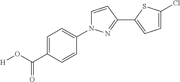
C1=C(C(O[H])=O)C=CC(N2C=CC(C3=CC=C(Cl)S3)=N2)=C1
